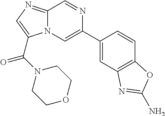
C1=C(C2=CN3C(=NC=C3C(N3CCOCC3)=O)C=N2)C=CC2=C1N=C(N)O2
